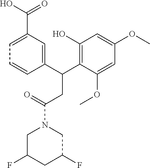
C1(C(C2=C(O)C=C(OC)C=C2OC)CC(N2CC(F)CC(F)C2)=O)=CC(C(=O)O)=CC=C1
